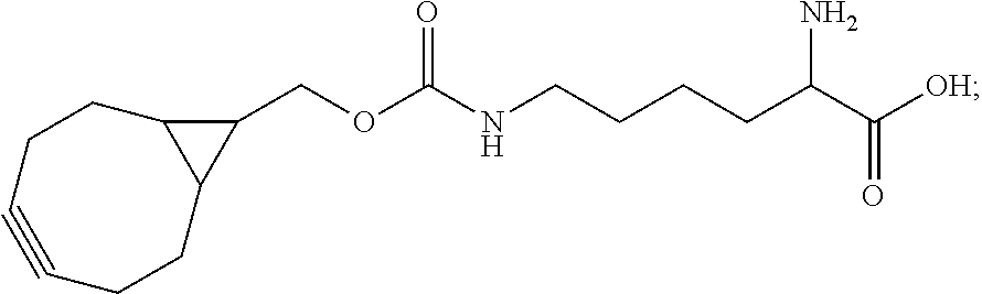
O(C(NCCCCC(C(=O)[OH])N)=O)CC1C2CCC#CCCC12
